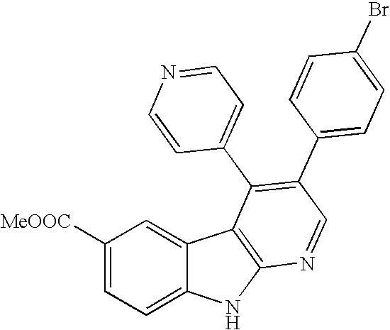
C1([MeOOC])=CC=C2C(=C1)C1=C(N2)N=CC(C2=CC=C(Br)C=C2)=C1C1=CC=NC=C1
